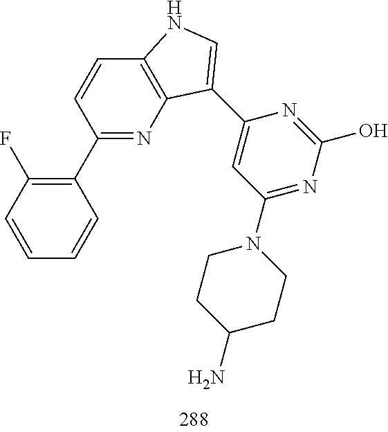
C1(C2=NC3=C(C=C2)NC=C3C2=CC(N3CCC(N)CC3)=NC(O)=N2)=C(F)C=CC=C1
